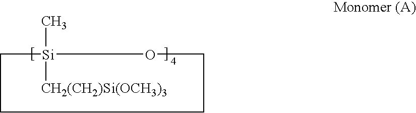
C[Si]1([CH2(CH2)Si(OCH3)3])OCCCC1
